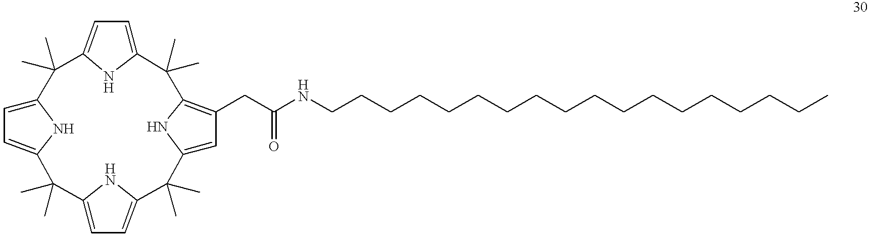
C12=CC=C(N1)C(C)(C)C1=CC=C(N1)C(C)(C)C1=CC(CC(NCCCCCCCCCCCCCCCCCC)=O)=C(N1)C(C)(C)C1=CC=C(N1)C2(C)C
